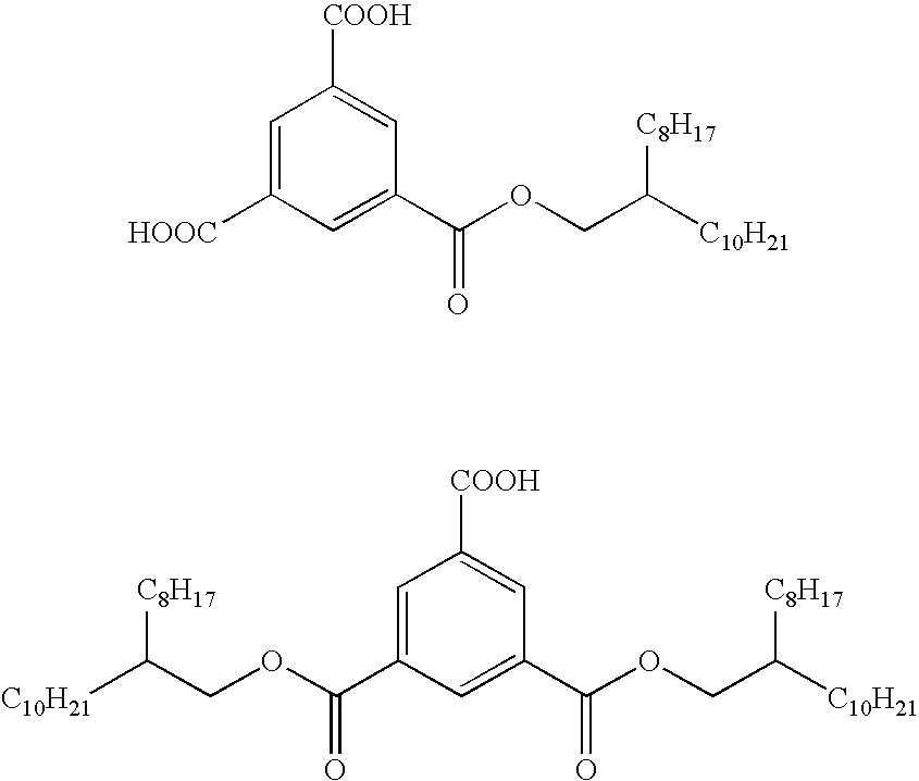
C1=C([HOOC])C=C(C(OCC([C10H21])[C8H17])=O)C=C1[COOH].C1=C(C(OCC([C10H21])[C8H17])=O)C=C(C(OCC([C10H21])[C8H17])=O)C=C1[COOH]
